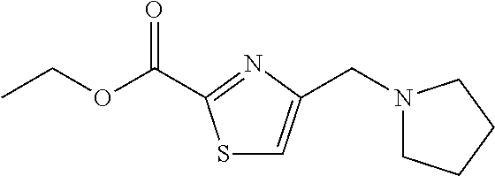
C(OCC)(C1=NC(CN2CCCC2)=CS1)=O
